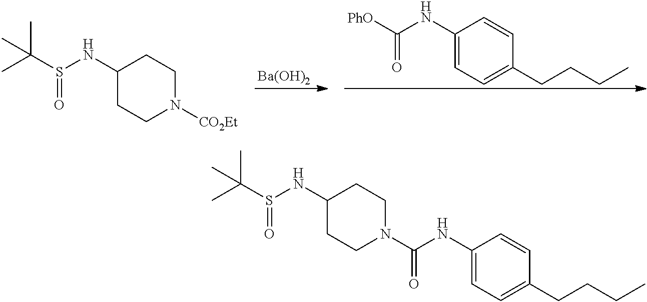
[Ba(OH)2].C1(NC([PhO])=O)=CC=C(CCCC)C=C1.C1(NS(C(C)(C)C)=O)CCN([CO2Et])CC1.C1(NS(C(C)(C)C)=O)CCN(C(NC2=CC=C(CCCC)C=C2)=O)CC1
